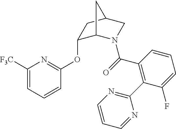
C1(OC2=NC([F3C])=CC=C2)C2N(C(=O)C3=C(C4=NC=CC=N4)C(F)=CC=C3)CC(C1)C2
